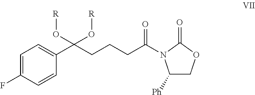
C1=C(F)C=CC(C(CCCC(N2C([Ph])COC2=O)=O)(O[R])O[R])=C1
